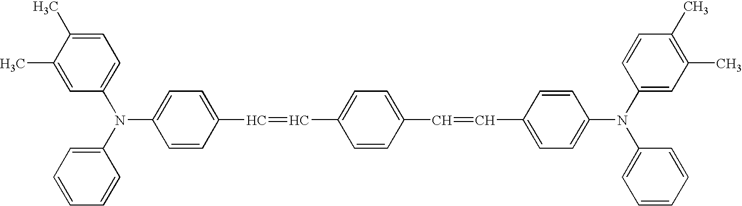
C1=CC(N(C2=CC=C(C)C(C)=C2)C2=CC=CC=C2)=CC=C1C=CC1=CC=C(C=CC2=CC=C(N(C3=CC(C)=C(C)C=C3)C3=CC=CC=C3)C=C2)C=C1
